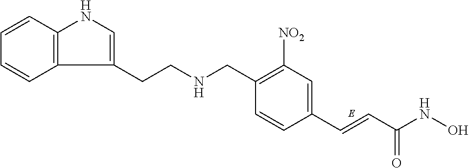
C1=CC2=C(C=C1)C(CCNCC1=C([NO2])C=C(C=CC(NO)=O)C=C1)=CN2
